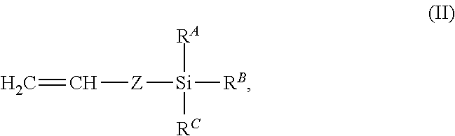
[Z]([Si]([RB])([RA])[RC])C=C
